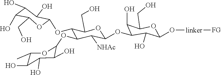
O([linker][FG])C1OC(CO)C(O)C(OC2OC(CO)C(OC3OC(CO)C(O)C(O)C3O)C(OC3C(O)C(O)C(O)C(C)O3)C2[NHAc])C1O
